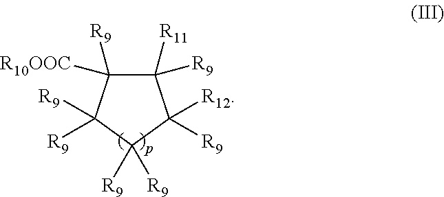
C1([R11])([R9])C([R9])([R10OOC])C([R9])([R9])C([R9])([R9])C1([R9])[R12]
